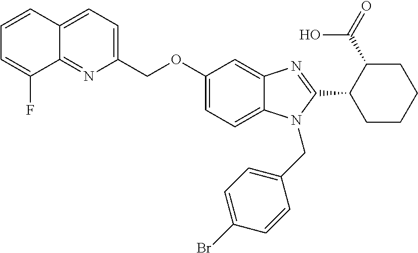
C1=CC2=CC=C(COC3=CC=C4C(=C3)N=C(C3C(C(=O)O)CCCC3)N4CC3=CC=C(Br)C=C3)N=C2C(F)=C1
